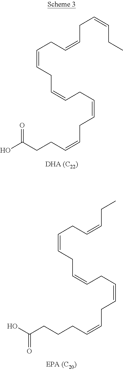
OC(CCC=CCC=CCC=CCC=CCC=CCC=CCC)=O.C(CCCC=CCC=CCC=CCC=CCC=CCC)(O)=O
